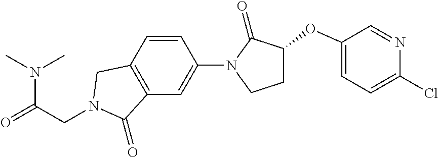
N(C(=O)CN1CC2=C(C=C(N3C(=O)C(OC4=CC=C(Cl)N=C4)CC3)C=C2)C1=O)(C)C
